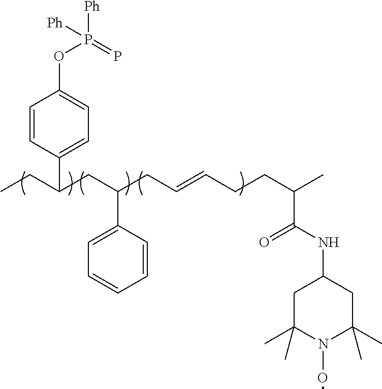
C1=CC(C(CC)CC(CC=CCCC(C(NC2CC(C)(C)N(O)C(C)(C)C2)=O)C)C2=CC=CC=C2)=CC=C1OP(=P)([Ph])[Ph]
